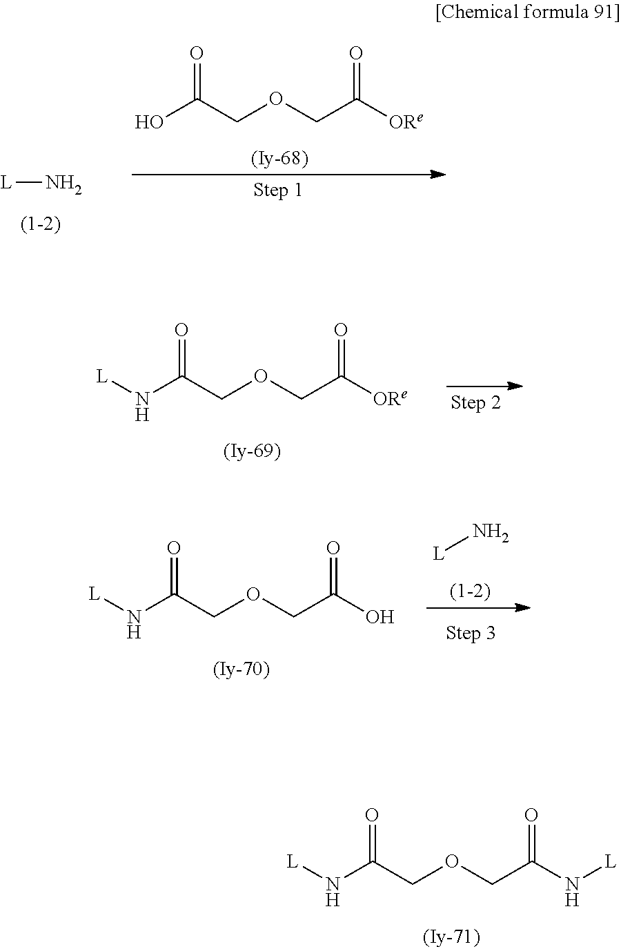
C(C(N[L])=O)OCC(N[L])=O.[L]N.C(C([ORe])=O)OCC(O)=O.C(C([ORe])=O)OCC(N[L])=O.[L]N.C(C(O)=O)OCC(N[L])=O
